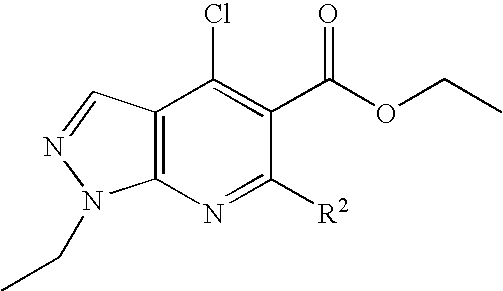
C12=C(N=C([R2])C(C(OCC)=O)=C1Cl)N(CC)N=C2
